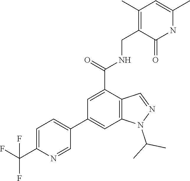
C1(C(F)(F)F)=CC=C(C2=CC3=C(C(C(=O)NCC4=C(C)C=C(C)NC4=O)=C2)C=NN3C(C)C)C=N1
